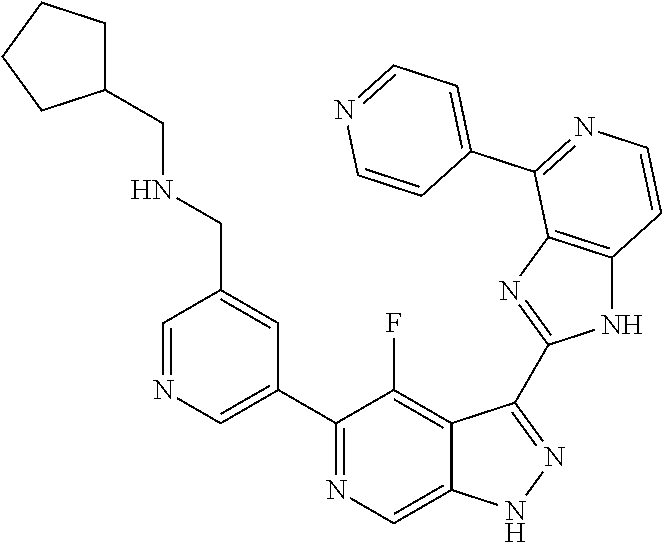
C1=NC=C(C2=NC=C3C(=C2F)C(C2=NC4=C(N2)C=CN=C4C2=CC=NC=C2)=NN3)C=C1CNCC1CCCC1
